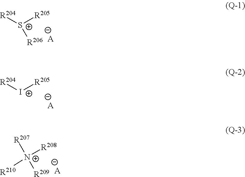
[R204][S+]([R205])[R206].[A].[R204][I+][R205].[A].[R207][N+]([R208])([R209])[R210].[A]
